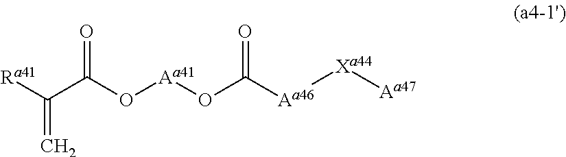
C(C(O[Aa41]OC([Aa46][Xa44][Aa47])=O)=O)([Ra41])=C
